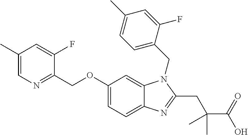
C1(OCC2=NC=C(C)C=C2F)=CC=C2C(=C1)N(CC1=CC=C(C)C=C1F)C(CC(C(=O)O)(C)C)=N2
